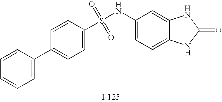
C1=CC(C2=CC=C(S(NC3=CC=C4C(=C3)NC(=O)N4)(=O)=O)C=C2)=CC=C1
